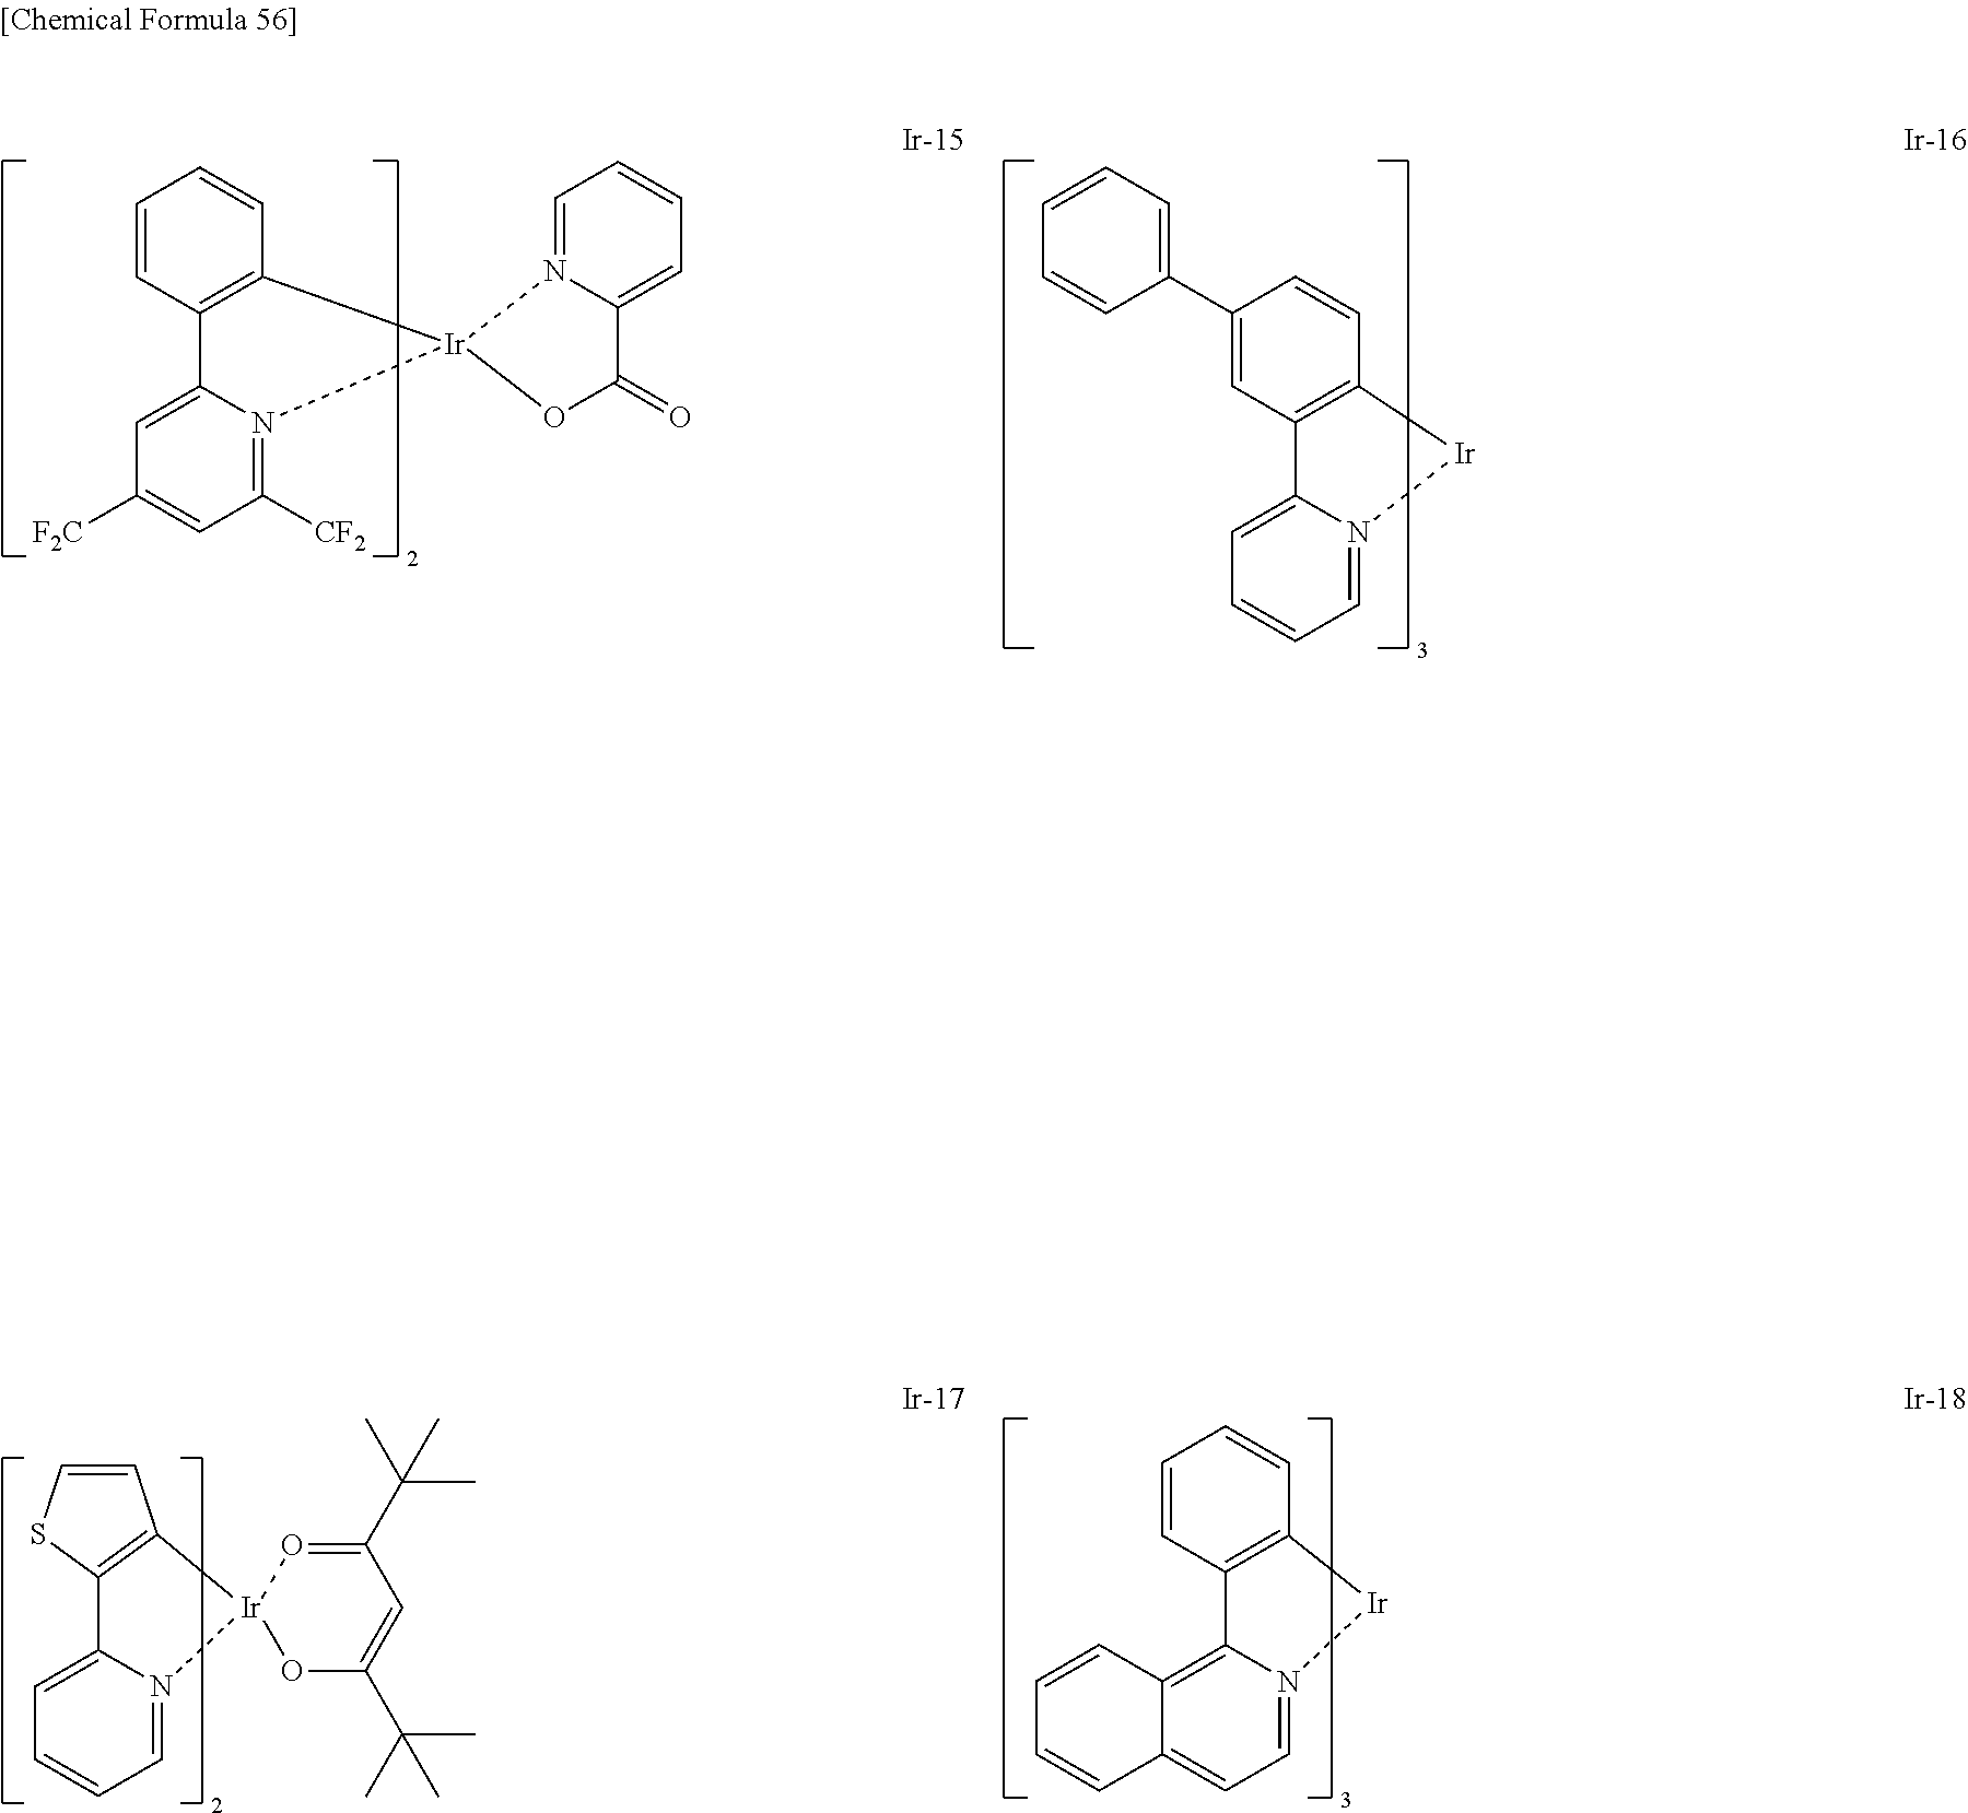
C1=C2N(=C([CF2])C=C1[F2C])[Ir]1(C3=C2C=CC=C3)OC(=O)C2=CC=CC=N12.C1=C2N(=CC=C1)[Ir]C1=C2C=C(C2=CC=CC=C2)C=C1.C1=C2N(=CC=C1)[Ir]1(C3=C2SC=C3)OC(C(C)(C)C)=CC(C(C)(C)C)=O1.C12=C3N(=CC=C1C=CC=C2)[Ir]C1=C3C=CC=C1
